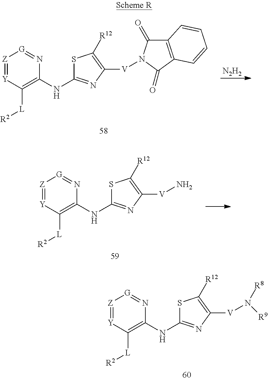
[Z]1=[Y]C([L][R2])=C(NC2=NC([V]N3C(=O)C4=C(C3=O)C=CC=C4)=C([R12])S2)N=[G]1.[N2H2].[Z]1=[Y]C([L][R2])=C(NC2=NC([V]N)=C([R12])S2)N=[G]1.[Z]1=[Y]C([L][R2])=C(NC2=NC([V]N([R9])[R8])=C([R12])S2)N=[G]1
